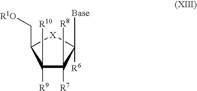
C1([R9])([R10])C([R7])([R8])C([R6])([Base])[X]C1C[R1O]
